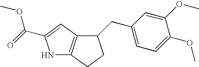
N1C2=C(C=C1C(=O)OC)C(CC1=CC=C(OC)C(OC)=C1)CC2
